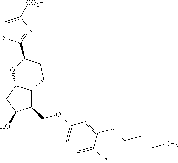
C1=C([CO2H])N=C(C2CCC3C(COC4=CC=C(Cl)C(CCCCC)=C4)C(O)CC3O2)S1
